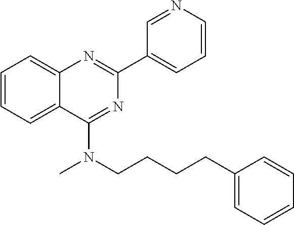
C1=CC=C2C(=C1)N=C(C1=CC=CN=C1)N=C2N(CCCCC1=CC=CC=C1)C
